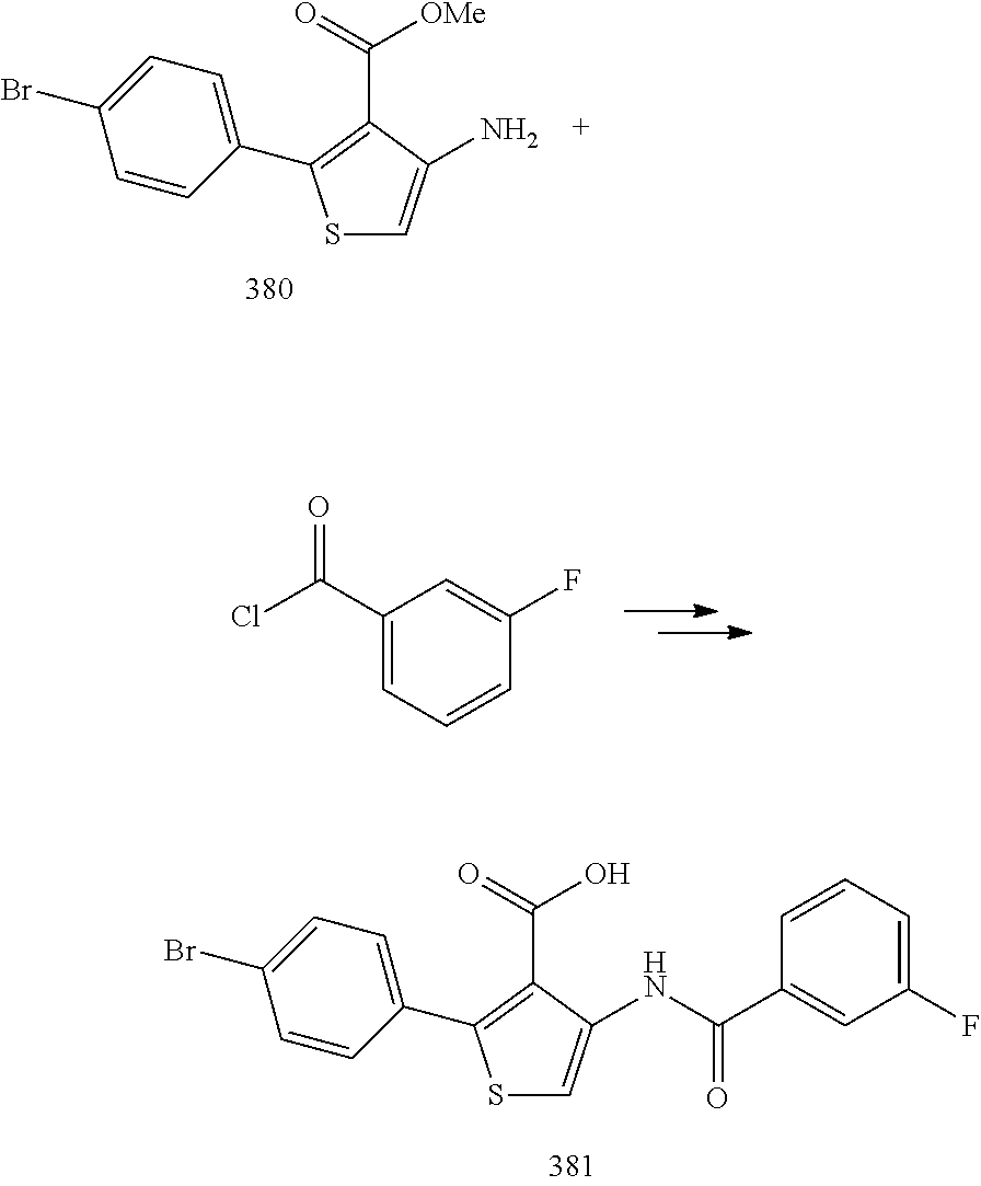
S1C=C(N)C(C(=O)[OMe])=C1C1=CC=C(Br)C=C1.C1(C(Cl)=O)=CC=CC(F)=C1.S1C=C(NC(C2=CC(F)=CC=C2)=O)C(C(=O)O)=C1C1=CC=C(Br)C=C1
